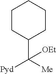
C1(C([Me])([Pyd])[OEt])CCCCC1
